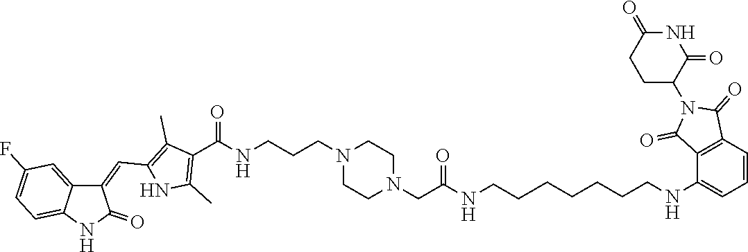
C1CN(CCCNC(C2=C(C)NC(C=C3C4=CC(F)=CC=C4NC3=O)=C2C)=O)CCN1CC(NCCCCCCCNC1=CC=CC2=C1C(=O)N(C1CCC(=O)NC1=O)C2=O)=O
